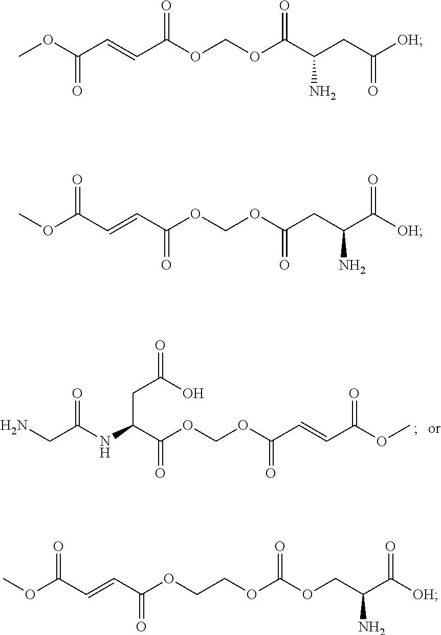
NCC(=O)NC(C(=O)OCOC(=O)C=CC(=O)OC)CC(=O)O.COC(C=CC(=O)OCOC(=O)C(CC([OH])=O)N)=O.COC(=O)C=CC(=O)OCOC(=O)CC(C(=O)[OH])N.COC(=O)C=CC(=O)OCCOC(OCC(C(=O)[OH])N)=O
